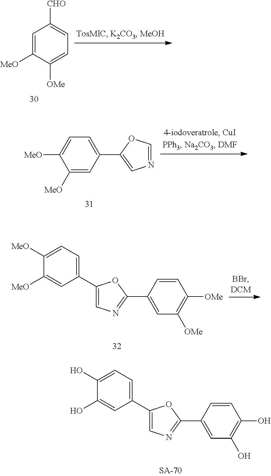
C1(O)=CC=C(C2=CN=C(C3=CC(O)=C(O)C=C3)O2)C=C1O.C1=C([MeO])C([OMe])=CC=C1[CHO].C1=C(C2=CN=CO2)C=C([MeO])C([MeO])=C1.C1([MeO])=CC=C(C2=CN=C(C3=CC([OMe])=C([OMe])C=C3)O2)C=C1[MeO]
